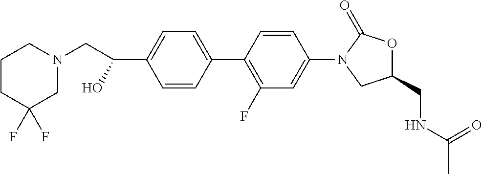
C1(C(O)CN2CCCC(F)(F)C2)=CC=C(C2=C(F)C=C(N3CC(CNC(C)=O)OC3=O)C=C2)C=C1
